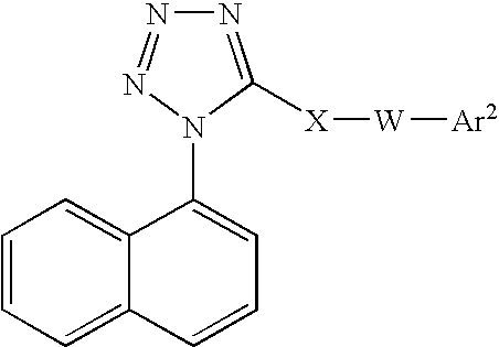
C1=CC=C2C(=C1)C(N1C([X][W][Ar2])=NN=N1)=CC=C2
